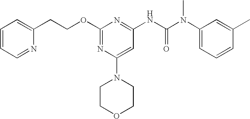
O(C1=NC(N2CCOCC2)=CC(NC(N(C2=CC=CC(C)=C2)C)=O)=N1)CCC1=CC=CC=N1
